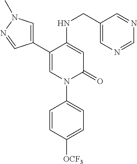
C1=C(NCC2=CN=CN=C2)C(C2=CN(C)N=C2)=CN(C2=CC=C([OCF3])C=C2)C1=O
